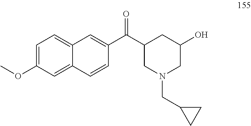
C1=C(OC)C=C2C(=C1)C=C(C(C1CN(CC3CC3)CC(O)C1)=O)C=C2
